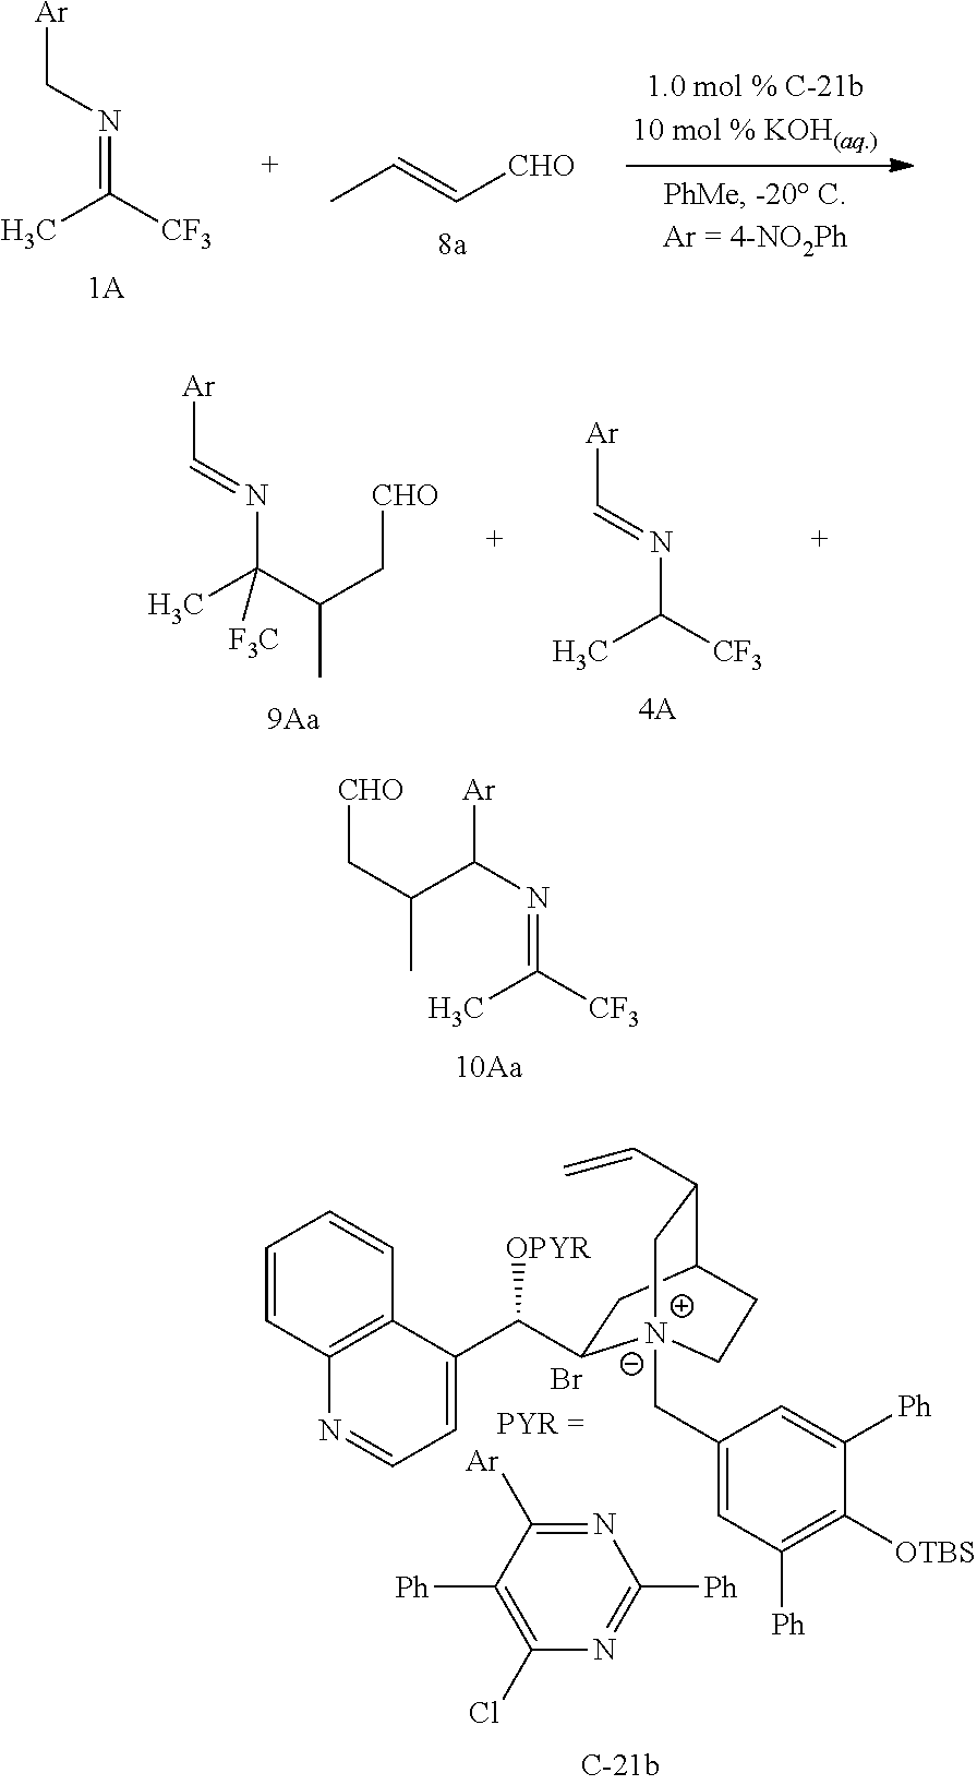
CC([CF3])=NC[Ar].CC=C[CHO].CC([F3C])(N=C[Ar])C(C[CHO])C.CC([CF3])N=C[Ar].C1=CC2=C(C=C1)C(C(C1CC3C(C=C)CN1(CC1=CC([Ph])=C([OTBS])C([Ph])=C1)CC3)[OPYR])=CC=N2.Br.N1=C([Ar])C([Ph])=C(Cl)N=C1[Ph].C(C)(C(N=C(C)[CF3])[Ar])C[CHO]
